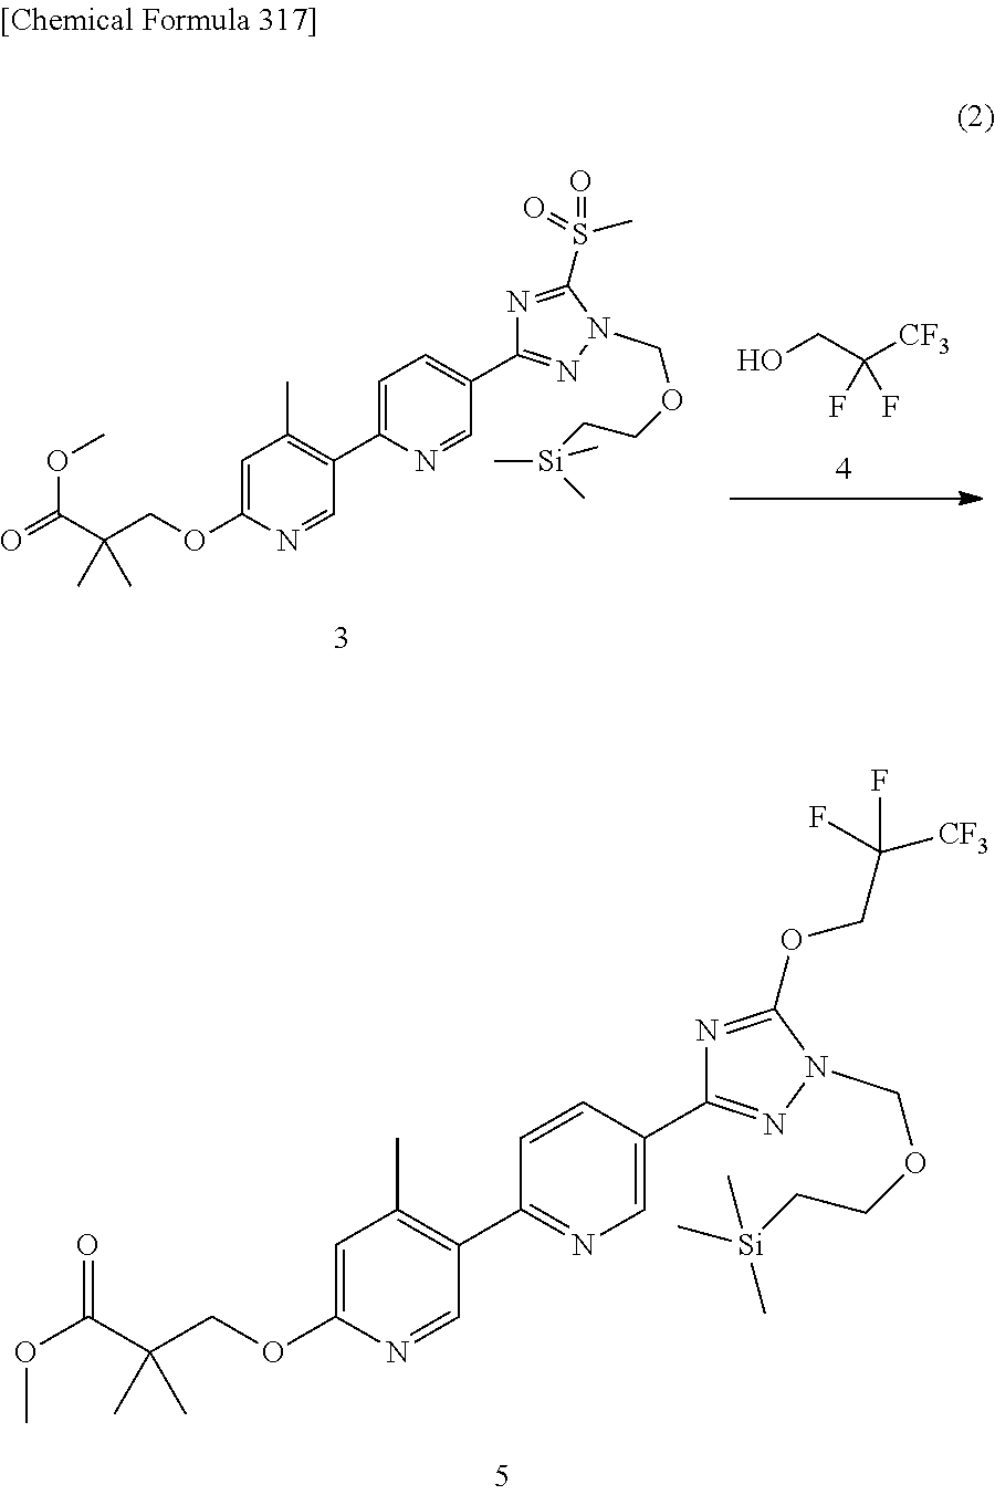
C1=NC(OCC(C(OC)=O)(C)C)=CC(C)=C1C1=NC=C(C2=NN(COCC[Si](C)(C)C)C(OCC([CF3])(F)F)=N2)C=C1.OCC([CF3])(F)F.C1=NC(OCC(C(=O)OC)(C)C)=CC(C)=C1C1=CC=C(C2=NN(COCC[Si](C)(C)C)C(S(=O)(=O)C)=N2)C=N1
